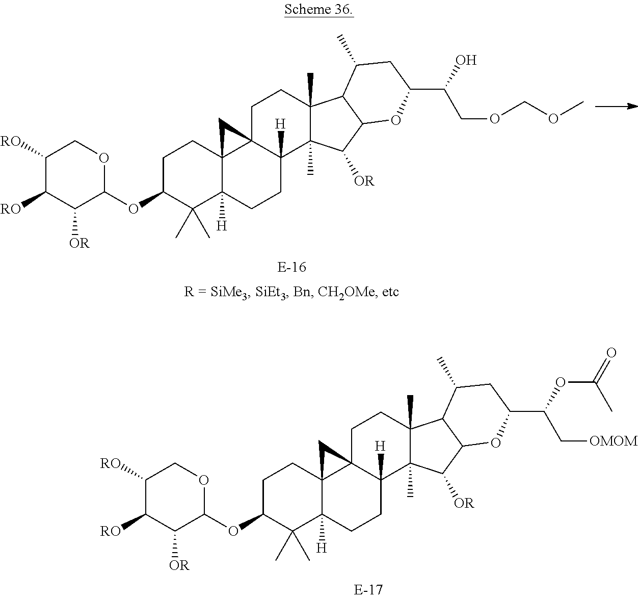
C1([RO])C([RO])C([OR])C(OC2C(C)(C)C3([H])C4(CC2)C2(C([H])(CC3)C3(C)C(C)(CC2)C2C(C3[OR])OC(C(C[OMOM])OC(=O)C)CC2C)C4)OC1.C1([RO])C([RO])C([OR])C(OC2C(C)(C)C3([H])C4(CC2)C2(C([H])(CC3)C3(C)C(C)(CC2)C2C(C3[OR])OC(C(O)COCOC)CC2C)C4)OC1
